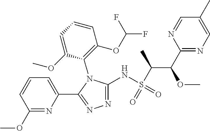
C1=C(OC)C(N2C(NS(C(C(C3=NC=C(C)C=N3)OC)C)(=O)=O)=NN=C2C2=CC=CC(OC)=N2)=C(OC(F)F)C=C1
